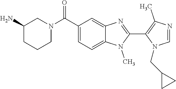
N1=CN(CC2CC2)C(C2=NC3=CC(C(N4CCCC(N)C4)=O)=CC=C3N2C)=C1C
